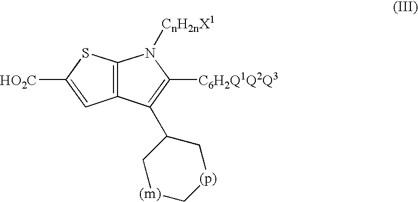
C12=C(SC([HO2C])=C1)N([CnH2nX1])C([C6H2Q1Q2Q3])=C2C1C[(m)]C[(p)]C1
